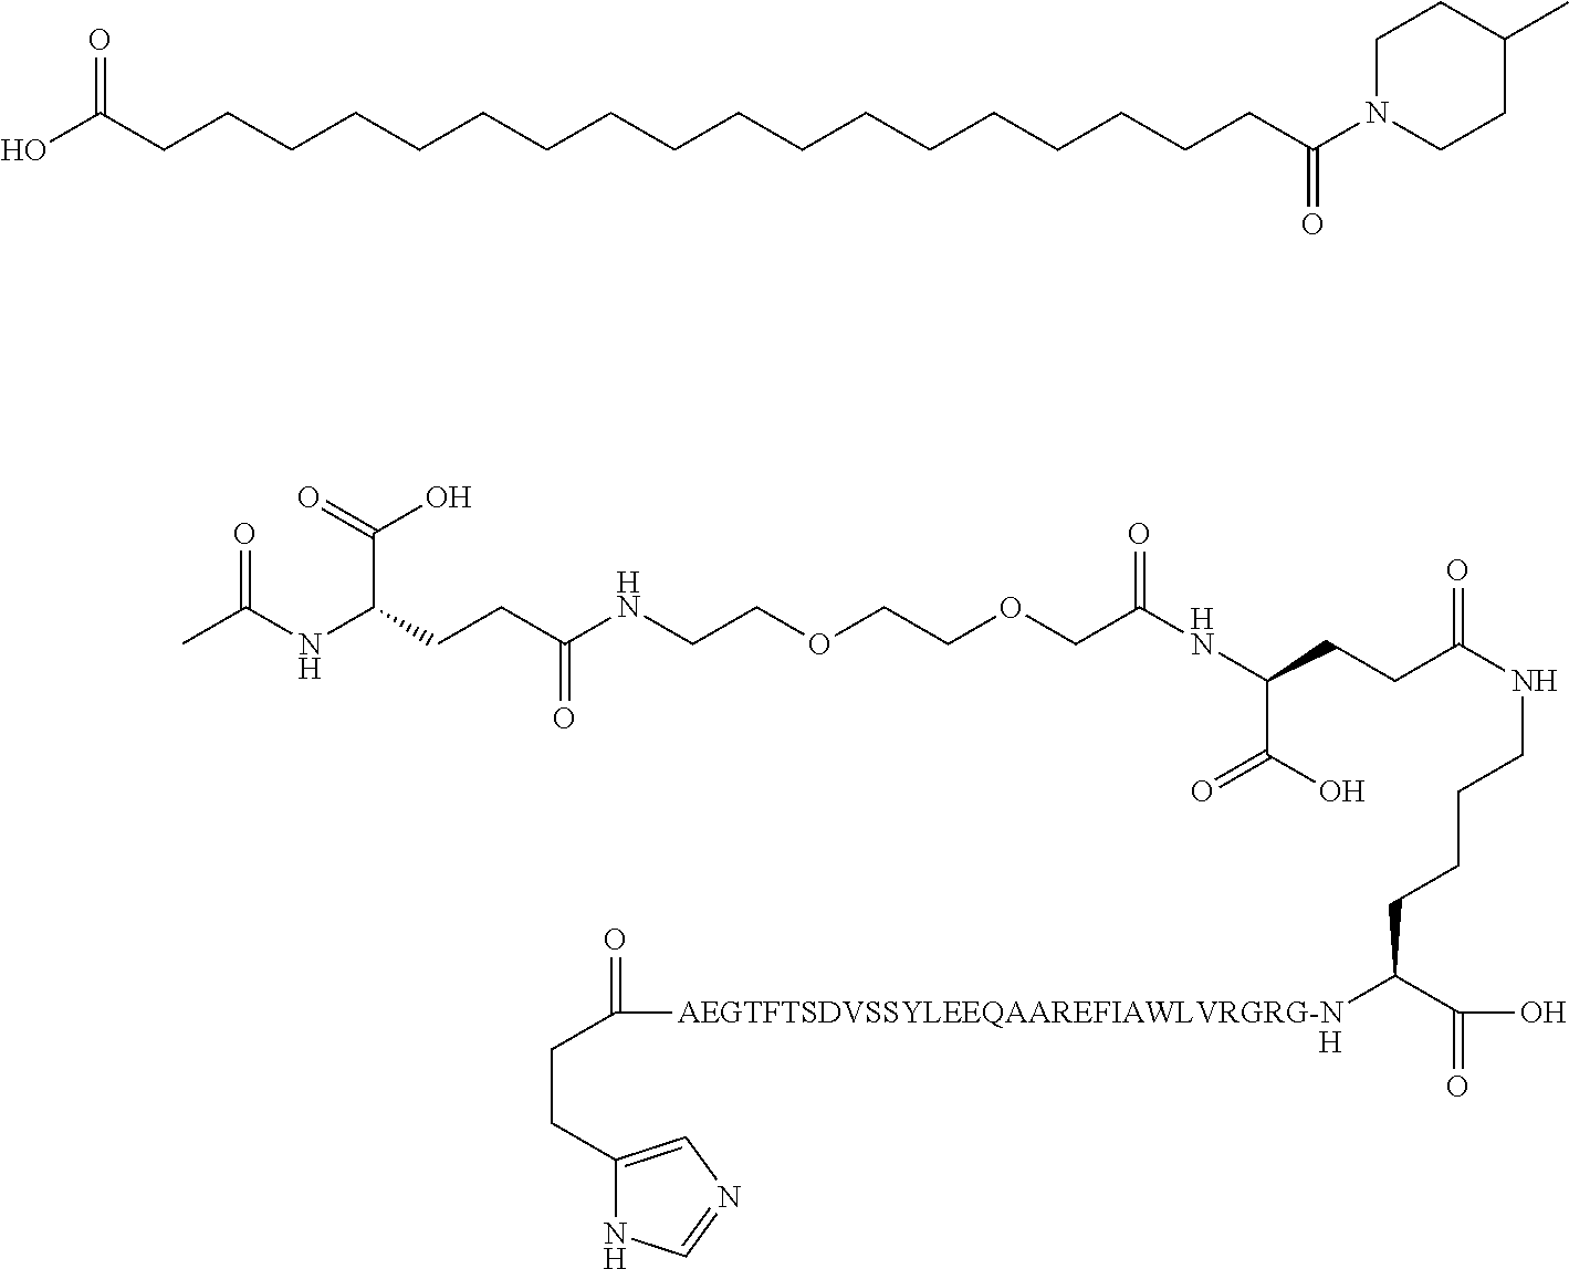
CC(NC(CCC(NCCOCCOCC(NC(CCC(NCCCCC([AEGTFTSDVSSYLEEQAAREFIAWLVRGRG-N]C(CCC1=CN=CN1)=O)C(O)=O)=O)C(O)=O)=O)=O)C(=O)O)=O.[H].OC(CCCCCCCCCCCCCCCCCCC(N1CCC(C)CC1)=O)=O
